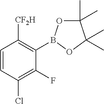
C1=CC(Cl)=C(F)C(B2OC(C)(C)C(C)(C)O2)=C1[CF2H]
